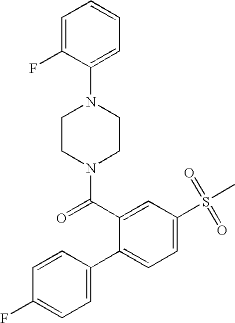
C1(F)=CC=C(C2=CC=C(S(=O)(=O)C)C=C2C(N2CCN(C3=CC=CC=C3F)CC2)=O)C=C1
